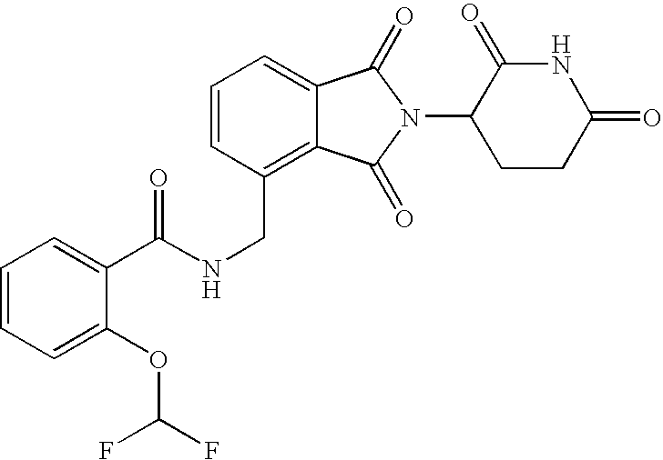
N(CC1=C2C(=CC=C1)C(=O)N(C1CCC(=O)NC1=O)C2=O)C(=O)C1=CC=CC=C1OC(F)F
